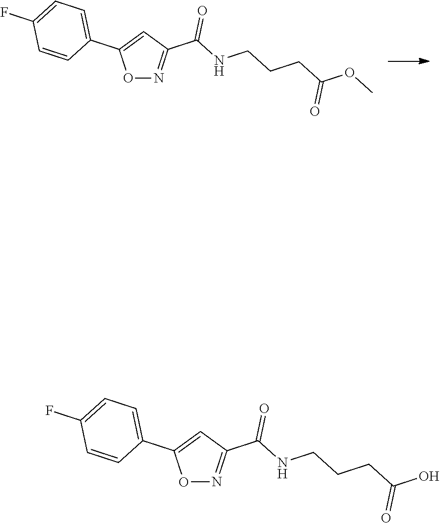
O1N=C(C(=O)NCCCC(=O)OC)C=C1C1=CC=C(F)C=C1.O1N=C(C(=O)NCCCC(=O)O)C=C1C1=CC=C(F)C=C1
